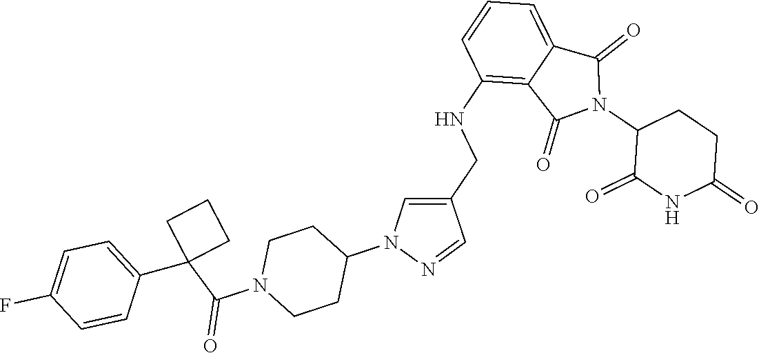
C1(NCC2=CN(C3CCN(C(C4(C5=CC=C(F)C=C5)CCC4)=O)CC3)N=C2)=C2C(=CC=C1)C(=O)N(C1C(=O)NC(=O)CC1)C2=O
